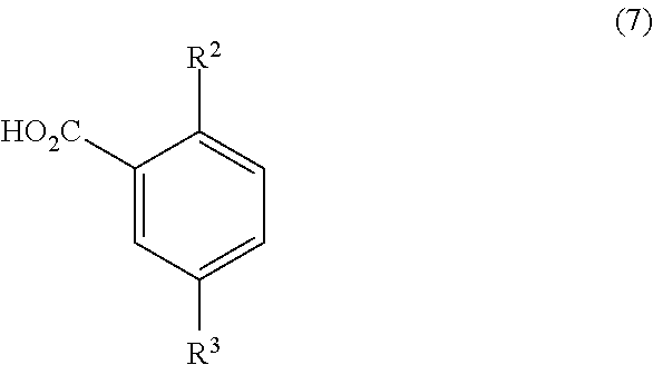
C1([HO2C])=CC([R3])=CC=C1[R2]
